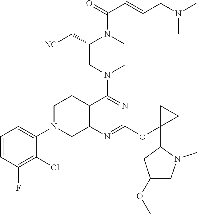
C1=CC(F)=C(Cl)C(N2CC3=C(CC2)C(N2CCN(C(=O)C=CCN(C)C)C(C[NC])C2)=NC(OC2(C4CC(OC)CN4C)CC2)=N3)=C1
